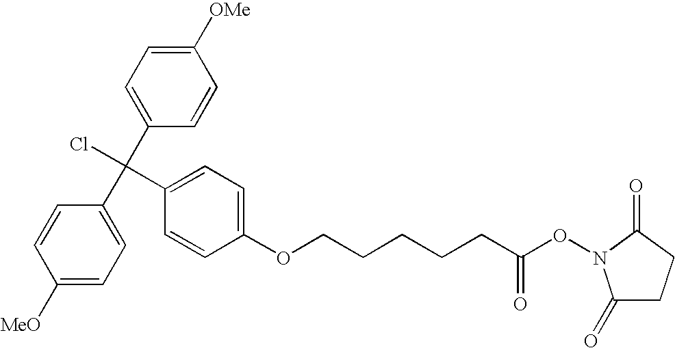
C1([MeO])=CC=C(C(C2=CC=C([OMe])C=C2)(Cl)C2=CC=C(OCCCCCC(ON3C(=O)CCC3=O)=O)C=C2)C=C1
